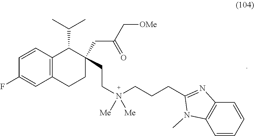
C1=CC2=C(C=C1F)CCC(CC(C[OMe])=O)(CCN([Me])(CCCC1=NC3=C(N1C)C=CC=C3)[Me])C2C(C)C
